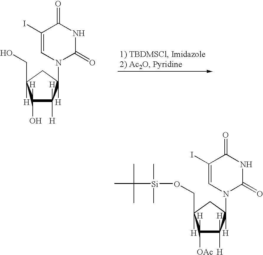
C1([H])(O)C([H])([H])C([H])(N2C(=O)NC(=O)C(I)=C2)CC1([H])CO.C1([H])([OAc])C([H])([H])C([H])(N2C(=O)NC(=O)C(I)=C2)CC1([H])CO[Si](C(C)(C)C)(C)C
